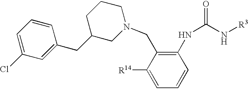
C1([R14])=CC=CC(NC(=O)N[R3])=C1CN1CCCC(CC2=CC(Cl)=CC=C2)C1
